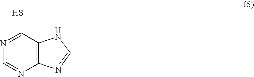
N1=C(S)C2=C(N=C1)N=CN2
